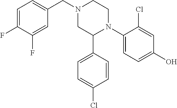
C1(N2CCN(CC3=CC=C(F)C(F)=C3)CC2C2=CC=C(Cl)C=C2)=CC=C(O)C=C1Cl
